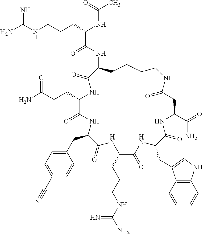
NC(NCCCC(NC(C)=O)C(=O)NC1CCCCNC(=O)CC(C(=O)N)NC(=O)C(CC2=CNC3=C2C=CC=C3)NC(=O)C(CCCNC(N)=N)NC(=O)C(CC2=CC=C(C#N)C=C2)NC(=O)C(CCC(=O)N)NC1=O)=N
